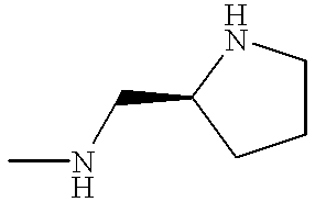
CNCC1NCCC1
